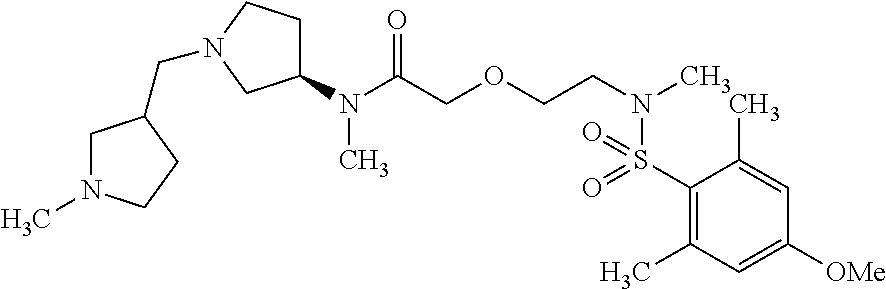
C1(N(C(COCCN(C)S(C2=C(C)C=C([OMe])C=C2C)(=O)=O)=O)C)CCN(CC2CN(C)CC2)C1
